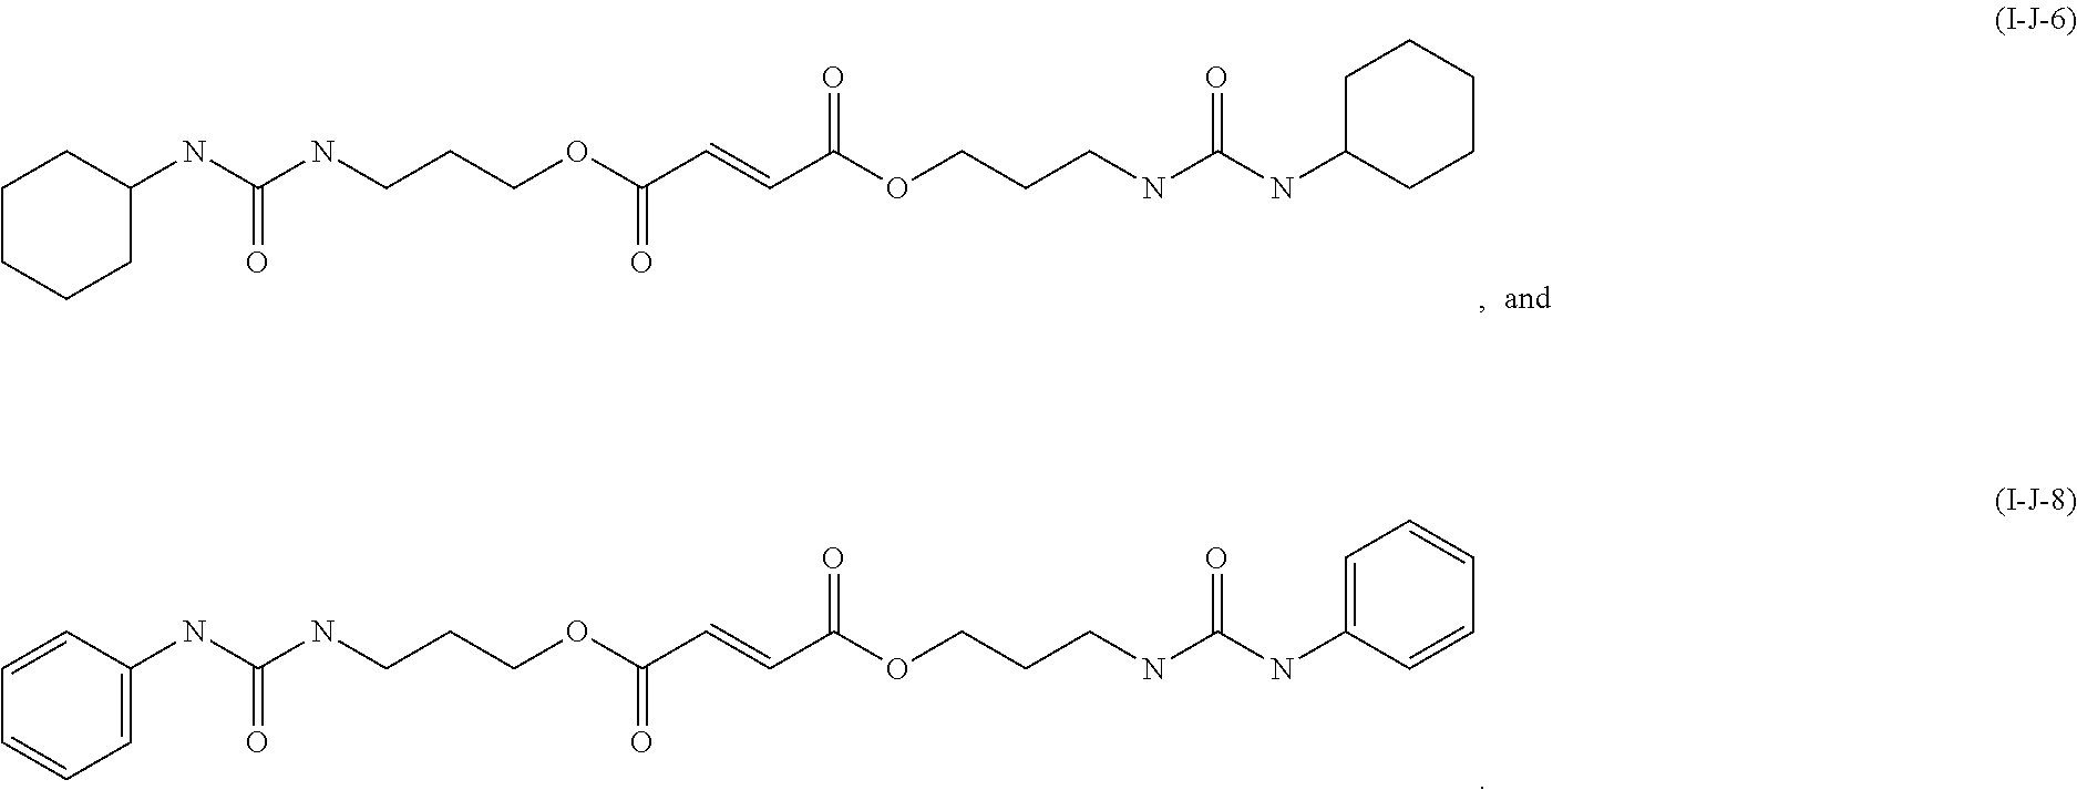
C1(NC(=O)NCCCOC(=O)C=CC(=O)OCCCNC(NC2CCCCC2)=O)CCCCC1.C1(NC(=O)NCCCOC(=O)C=CC(=O)OCCCNC(NC2=CC=CC=C2)=O)=CC=CC=C1
